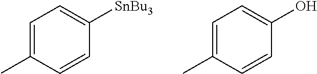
C1=C(C)C=CC([SnBu3])=C1.C1=C(C)C=CC(O)=C1
